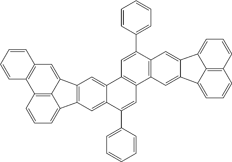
C1=CC=C2C3=C1C1=C(C=C3C3=C2C=C2C(C4=CC=CC=C4)=CC4=C(C2=C3)C=C(C2=CC=CC=C2)C2=C4C=C3C(=C2)C2=CC=CC4=C2C3=CC=C4)C=CC=C1
